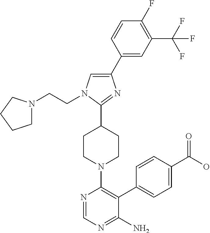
C1(C2=CC(C(F)(F)F)=C(F)C=C2)=CN(CCN2CCCC2)C(C2CCN(C3=C(C4=CC=C(C(=O)O)C=C4)C(N)=NC=N3)CC2)=N1
